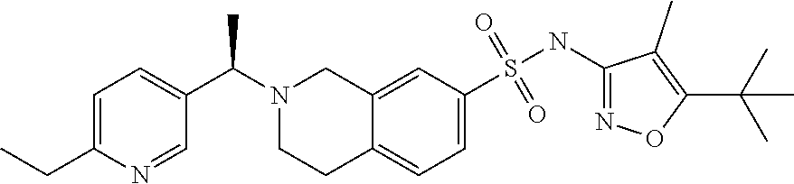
C1=C(CC)N=CC(C(N2CCC3=CC=C(S(NC4=NOC(C(C)(C)C)=C4C)(=O)=O)C=C3C2)C)=C1
